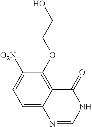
C1=C2C(=C(OCCO)C([O2N])=C1)C(=O)NC=N2
